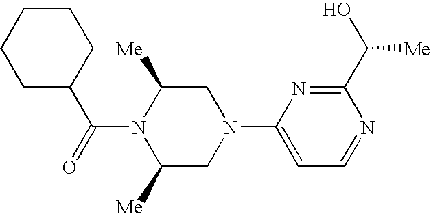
C1CCCC(C(N2C([Me])CN(C3=CC=NC(C(O)[Me])=N3)CC2[Me])=O)C1
